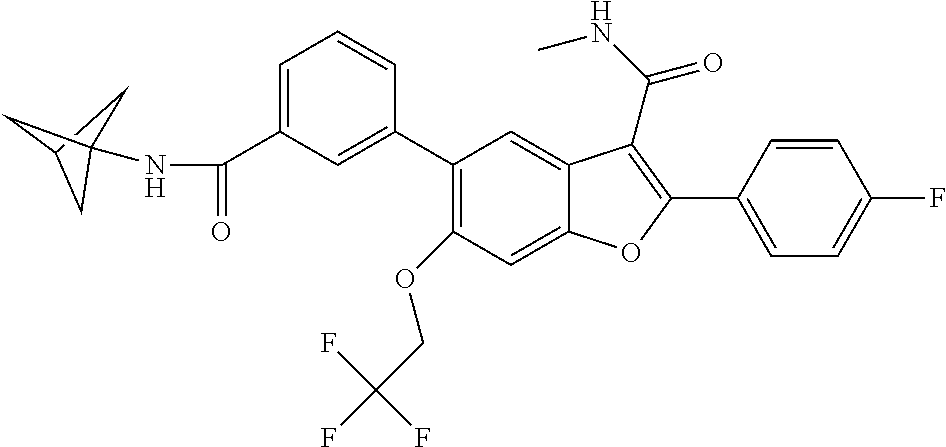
C1=C(C2=C(C(NC)=O)C3=CC(C4=CC(C(=O)NC56CC(C5)C6)=CC=C4)=C(OCC(F)(F)F)C=C3O2)C=CC(F)=C1
